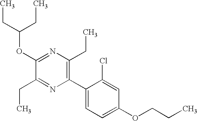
C1(OC(CC)CC)=NC(CC)=C(C2=CC=C(OCCC)C=C2Cl)N=C1CC
